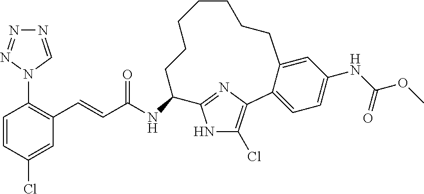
C1=CC(Cl)=CC(C=CC(NC2C3=NC(=C(Cl)N3)C3=CC=C(NC(=O)OC)C=C3CCCCCCC2)=O)=C1N1C=NN=N1
